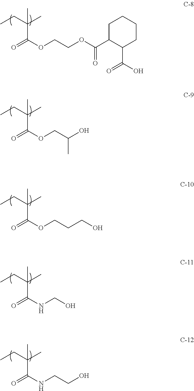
CCC(C)(C(OCCOC(C1C(C(=O)O)CCCC1)=O)=O)C.CCC(C)(C(OCC(O)C)=O)C.CCC(C)(C(OCCCO)=O)C.CCC(C)(C(NCO)=O)C.CCC(C)(C(NCCO)=O)C
